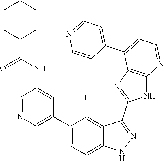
C1=NC=C(C2=CC=C3C(=C2F)C(C2=NC4=C(N2)N=CC=C4C2=CC=NC=C2)=NN3)C=C1NC(=O)C1CCCCC1
